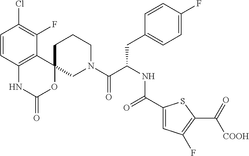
C1=CC2=C(C(F)=C1Cl)C1(OC(=O)N2)CN(C(C(CC2=CC=C(F)C=C2)NC(=O)C2=CC(F)=C(C([COOH])=O)S2)=O)CCC1
